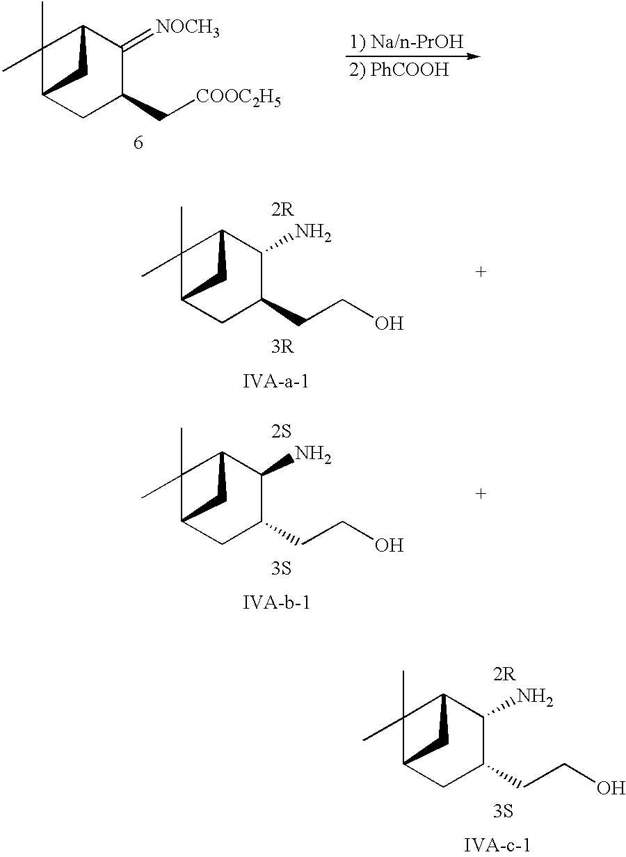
[2R].[3S].C1(C)(C)C2CC(CCO)C(N)C1C2.C1(C)(C)C2CC(C[COOC2H5])C(=[NOCH3])C1C2.[3R].[2R].C1(C)(C)C2CC(CCO)C(N)C1C2.[2S].[3S].C1(C)(C)C2CC(CCO)C(N)C1C2
